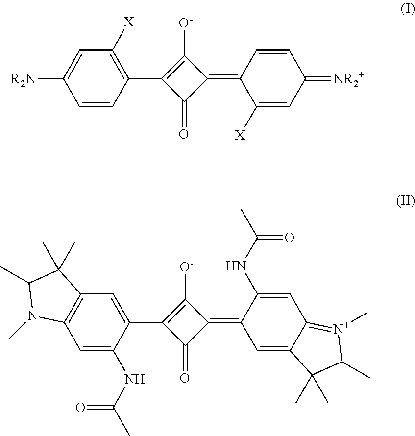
C1=CC(C2=C([O-])C(=C3C([X])=CC(=[NR2+])C=C3)C2=O)=C([X])C=C1[R2N].C1=C(NC(C)=O)C(C2=C([O-])C(=C3C=C4C(=[N+](C)C(C)C4(C)C)C=C3NC(C)=O)C2=O)=CC2=C1N(C)C(C)C2(C)C
